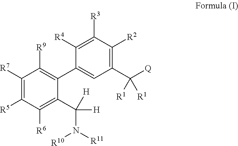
C1([R7])=C([R5])C([R6])=C(C([H])([H])N([R11])[R10])C(C2=CC(C([Q])([R1])[R1])=C([R2])C([R3])=C2[R4])=C1[R9]
